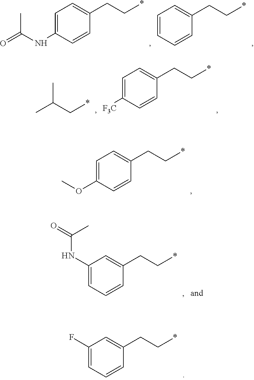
C1=C(NC(=O)C)C=CC(CC*)=C1.C1=CC=CC(CC*)=C1.CC(C*)C.C1=C([F3C])C=CC(CC*)=C1.C1=C(OC)C=CC(CC*)=C1.C1(NC(=O)C)=CC=CC(CC*)=C1.C1(F)=CC=CC(CC*)=C1
